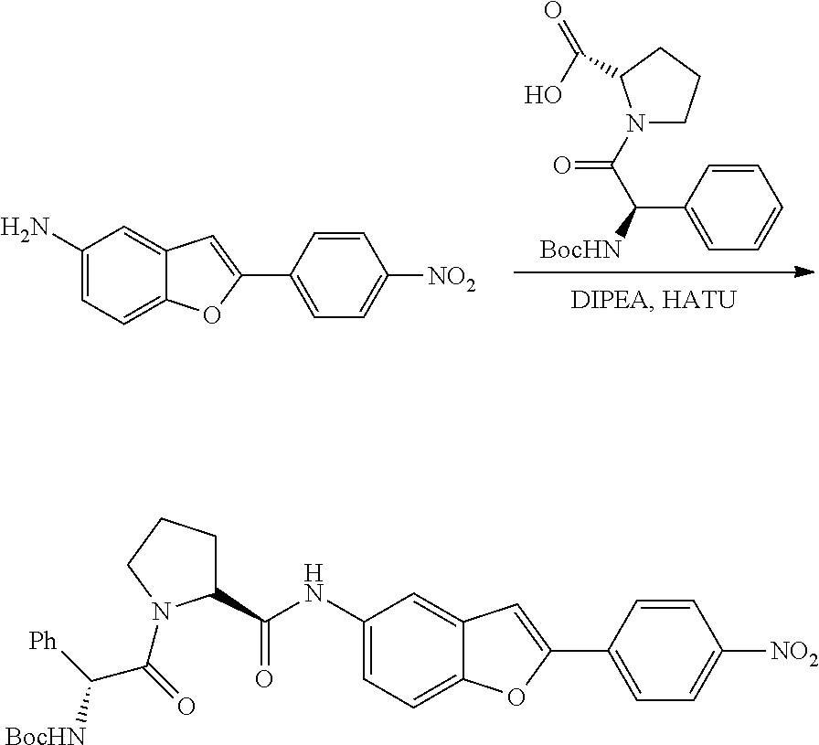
N1(C(C([BocHN])C2=CC=CC=C2)=O)CCCC1C(O)=O.C1(N)=CC=C2C(=C1)C=C(C1=CC=C([NO2])C=C1)O2.C1(NC(C2CCCN2C(=O)C([Ph])[BocHN])=O)=CC=C2C(=C1)C=C(C1=CC=C([NO2])C=C1)O2
